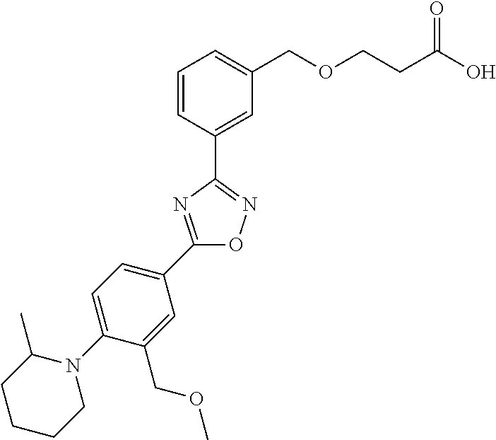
C1=CC(C2=NOC(C3=CC=C(N4C(C)CCCC4)C(COC)=C3)=N2)=CC(COCCC(=O)O)=C1
